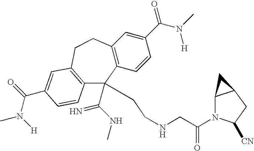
C12=C(C=CC(C(N(C)[H])=O)=C1)C(C(NC)=N)(CCNCC(N1C3C(CC1[CN])C3)=O)C1=C(CC2)C=C(C(N(C)[H])=O)C=C1
